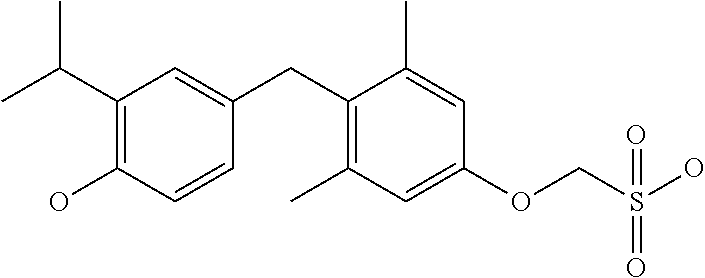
C1(C(C)C)=C(O)C=CC(CC2=C(C)C=C(OCS(O)(=O)=O)C=C2C)=C1
